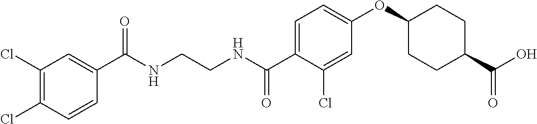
C1(Cl)=C(Cl)C=CC(C(NCCNC(C2=CC=C(OC3CCC(C(O)=O)CC3)C=C2Cl)=O)=O)=C1
